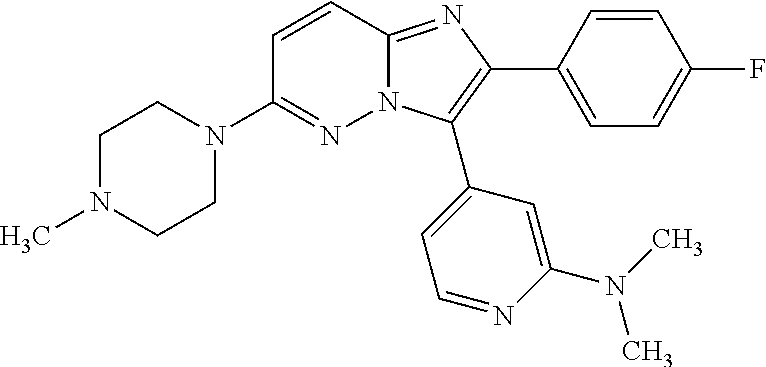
C1(N2CCN(C)CC2)=NN2C(=NC(C3=CC=C(F)C=C3)=C2C2=CC=NC(N(C)C)=C2)C=C1
